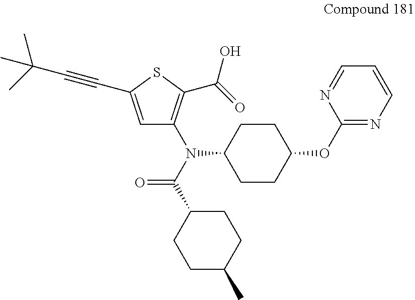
C1=C(C#CC(C)(C)C)SC(C(O)=O)=C1N(C(C1CCC(C)CC1)=O)C1CCC(OC2=NC=CC=N2)CC1
